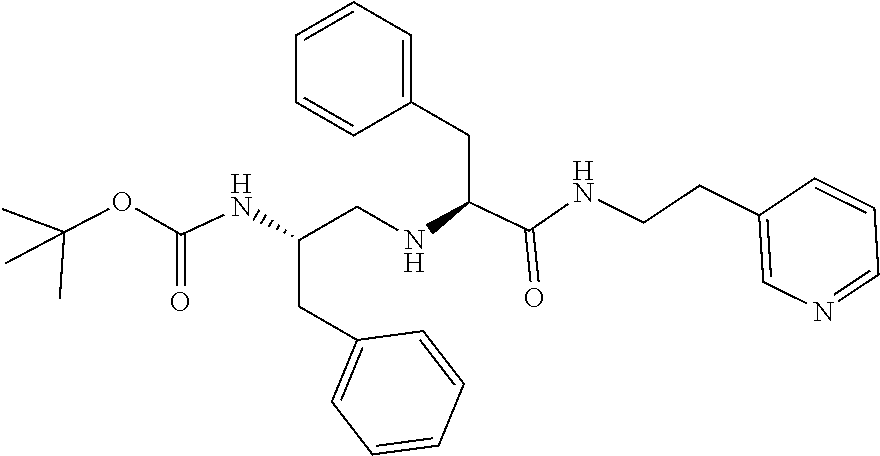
C1(CC(NCC(CC2=CC=CC=C2)NC(OC(C)(C)C)=O)C(=O)NCCC2=CN=CC=C2)=CC=CC=C1
